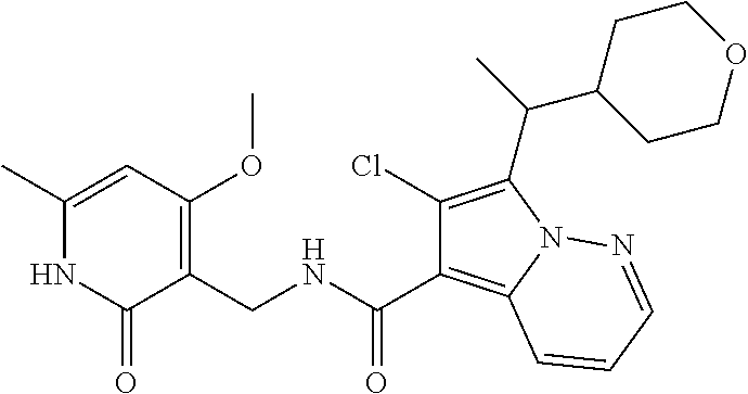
C1(C)=CC(OC)=C(CNC(C2=C3N(C(C(C)C4CCOCC4)=C2Cl)N=CC=C3)=O)C(=O)N1
